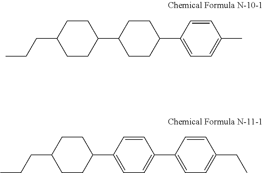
C1(C2CCC(C3=CC=C(C)C=C3)CC2)CCC(CCC)CC1.C1(C2=CC=C(C3=CC=C(CC)C=C3)C=C2)CCC(CCC)CC1
